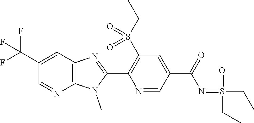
C1(C(F)(F)F)=CC2=C(N=C1)N(C)C(C1=C(S(CC)(=O)=O)C=C(C(N=S(=O)(CC)CC)=O)C=N1)=N2
